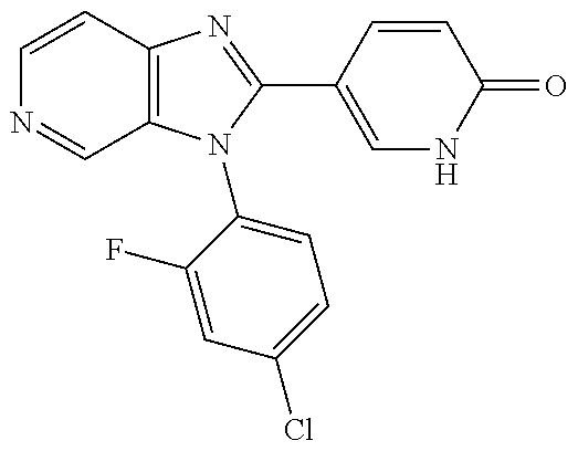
C12=C(N(C3=CC=C(Cl)C=C3F)C(C3=CNC(=O)C=C3)=N1)C=NC=C2
